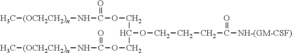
C[(OCH2CH2)n]NC(=O)OCC(OCCCC(=O)[NH-(GM-CSF)])COC(N[(OCH2CH2)n]C)=O
